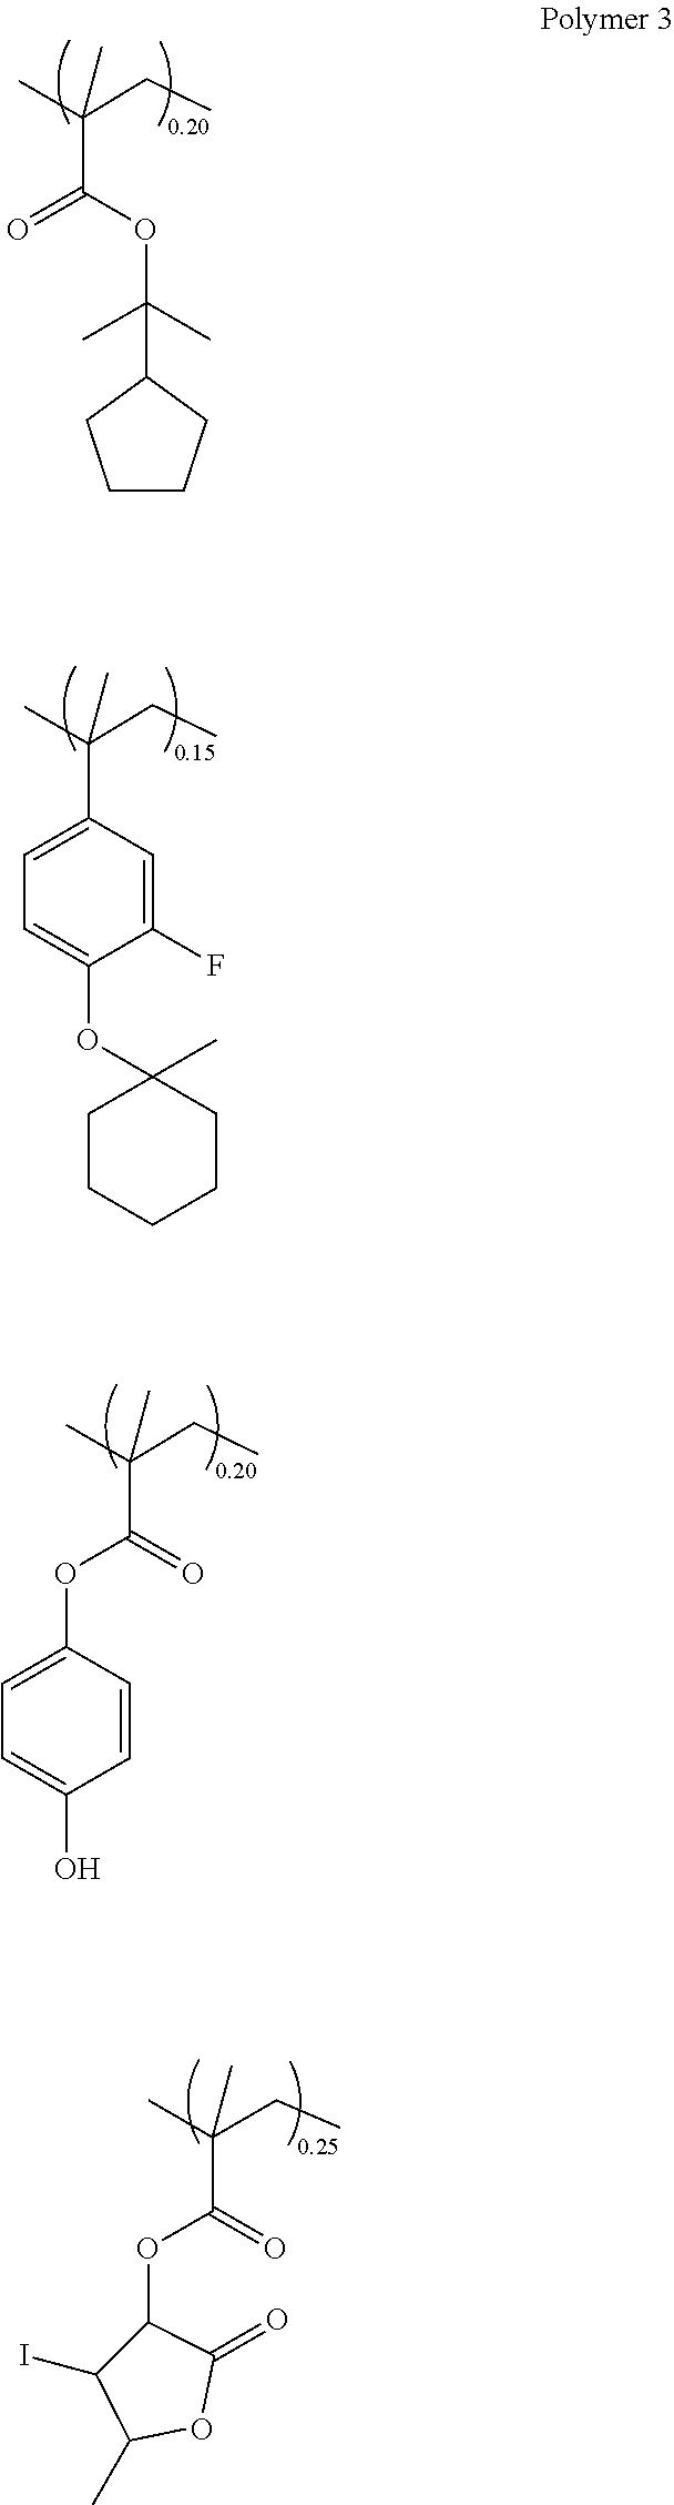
C(C(=O)OC1C(I)C(C)OC1=O)(C)(CC)C.C(C(OC(C)(C)C1CCCC1)=O)(C)(CC)C.C(C1=CC=C(OC2(C)CCCCC2)C(F)=C1)(C)(CC)C.C(C(=O)OC1=CC=C(O)C=C1)(C)(CC)C
